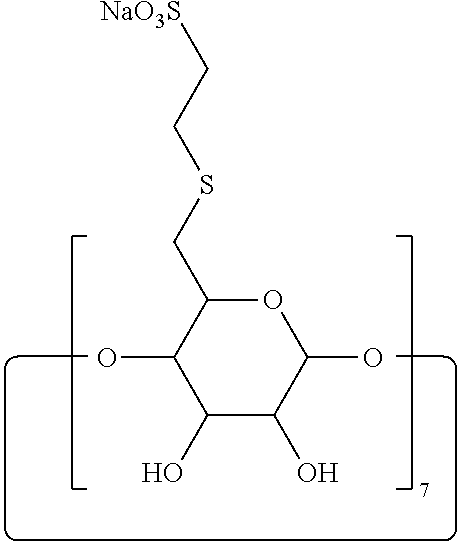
C1(O)C(O)C(O)OC(CSCC[NaO3S])C1O
